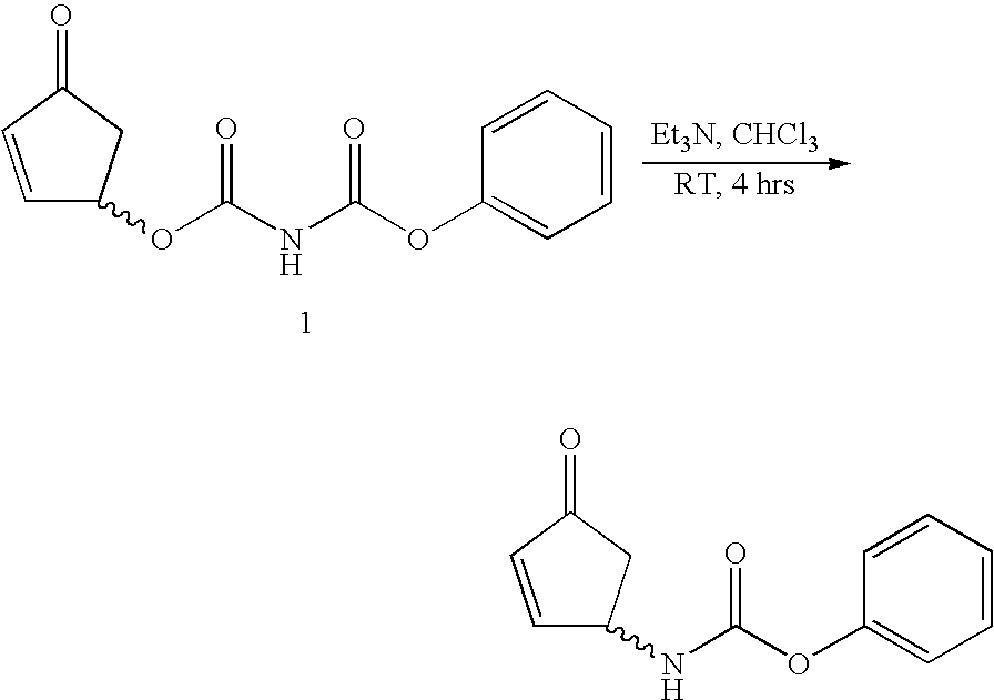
C1=CC(=O)CC1OC(NC(OC1=CC=CC=C1)=O)=O.C1=CC(=O)CC1NC(OC1=CC=CC=C1)=O
